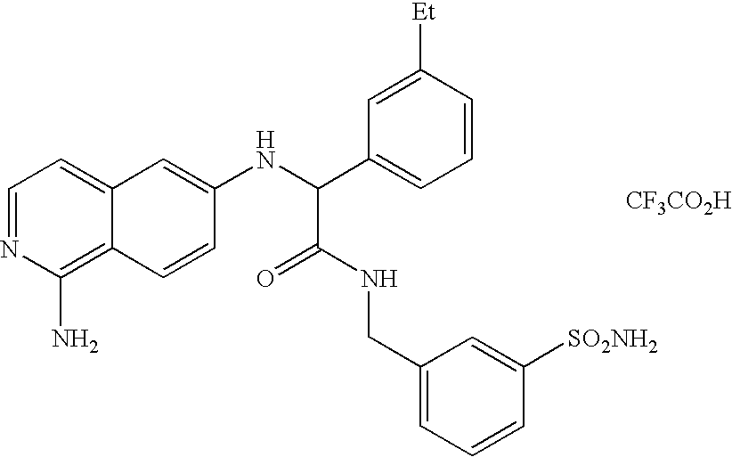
C1=NC(N)=C2C(=C1)C=C(NC(C1=CC=CC([Et])=C1)C(=O)NCC1=CC=CC([SO2NH2])=C1)C=C2.[CF3CO2H]
